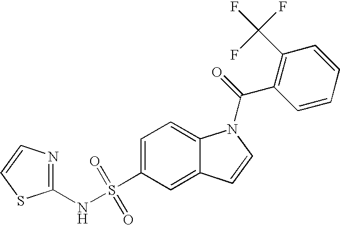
C1(NS(C2=CC=C3C(=C2)C=CN3C(=O)C2=C(C(F)(F)F)C=CC=C2)(=O)=O)=NC=CS1
